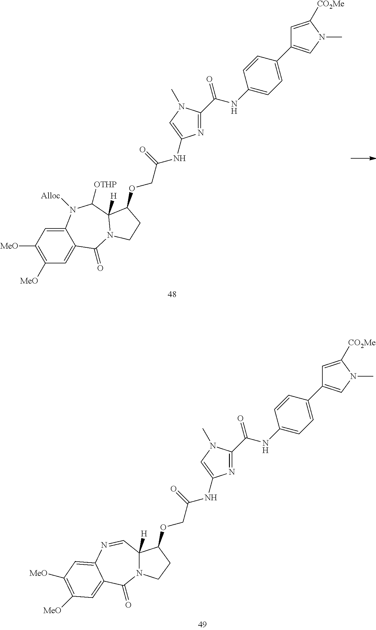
C12=CC([MeO])=C([MeO])C=C1C(=O)N1C([H])(C([OTHP])N2[Alloc])C(OCC(=O)NC2=CN(C)C(C(=O)NC3=CC=C(C4=CN(C)C([CO2Me])=C4)C=C3)=N2)CC1.C12([H])N(CCC1OCC(=O)NC1=CN(C)C(C(=O)NC3=CC=C(C4=CN(C)C([CO2Me])=C4)C=C3)=N1)C(=O)C1=CC([MeO])=C([MeO])C=C1N=C2
